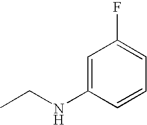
C1=C(NCC)C=CC=C1F
